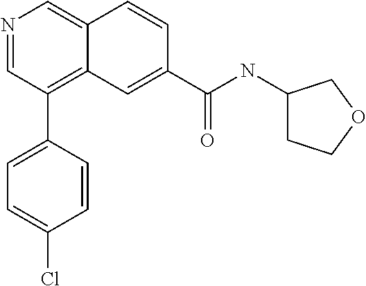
N1=CC(C2=CC=C(Cl)C=C2)=C2C(=C1)C=CC(C(NC1CCOC1)=O)=C2
